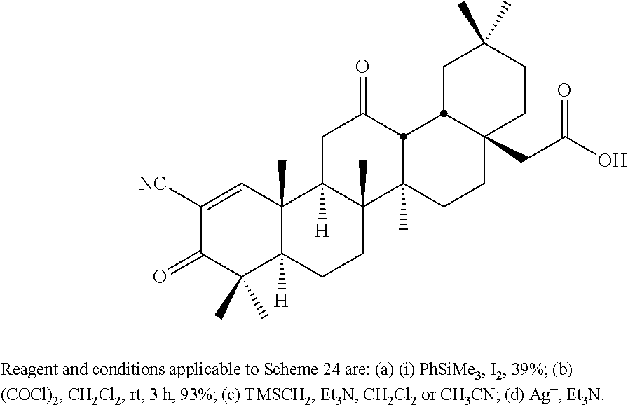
C1([NC])=CC2(C)C([H])(C(C)(C)C1=O)CCC1(C)C2([H])CC(=O)C2C1(C)CCC1(CC(O)=O)CCC(C)(C)CC12
